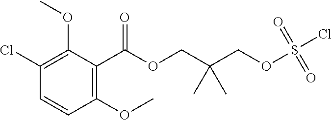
C(OCC(COS(Cl)(=O)=O)(C)C)(=O)C1=C(OC)C=CC(Cl)=C1OC
